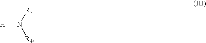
[H]N([R5])[R4]
